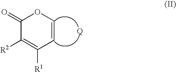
[Q].C1=COC(=O)C([R2])=C1[R1]
